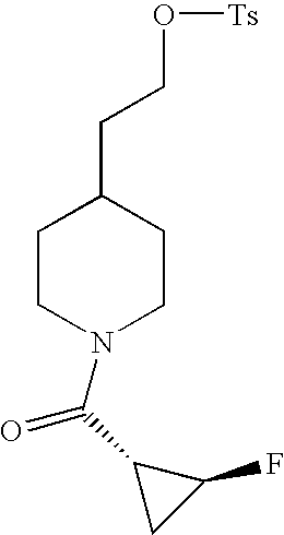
C1CN(C(C2CC2F)=O)CCC1CCO[Ts]
